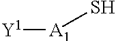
[A1]([Y1])S
